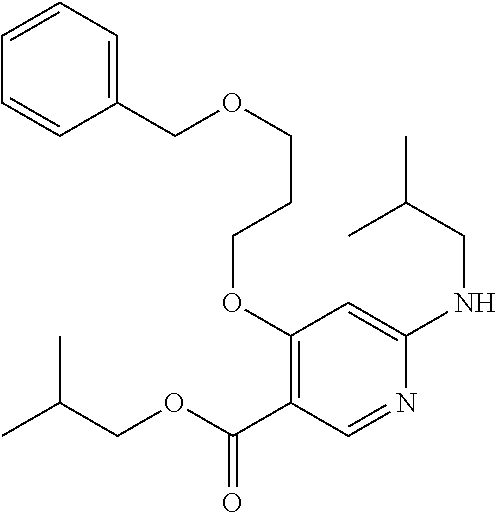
C1(OCCCOCC2=CC=CC=C2)=C(C(OCC(C)C)=O)C=NC(NCC(C)C)=C1
